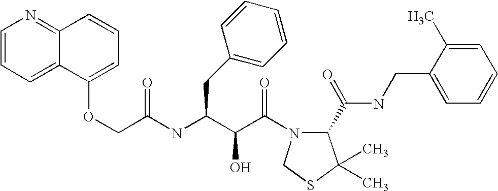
N(C(C(C(=O)N1C(C(NCC2=CC=CC=C2C)=O)C(C)(C)SC1)O)CC1=CC=CC=C1)C(COC1=CC=CC2=NC=CC=C12)=O
